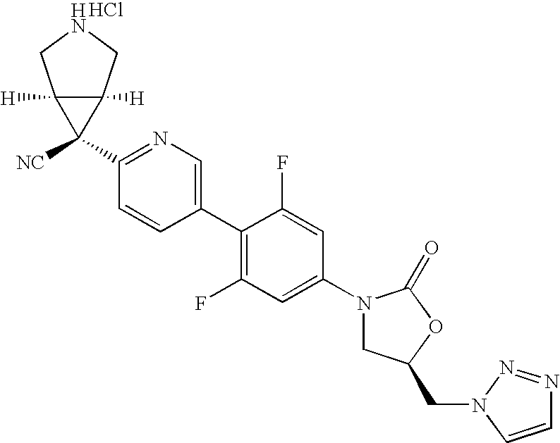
C1(N2CC(CN3C=CN=N3)OC2=O)=CC(F)=C(C2=CN=C(C3([NC])C4([H])C3([H])CNC4)C=C2)C(F)=C1.Cl
